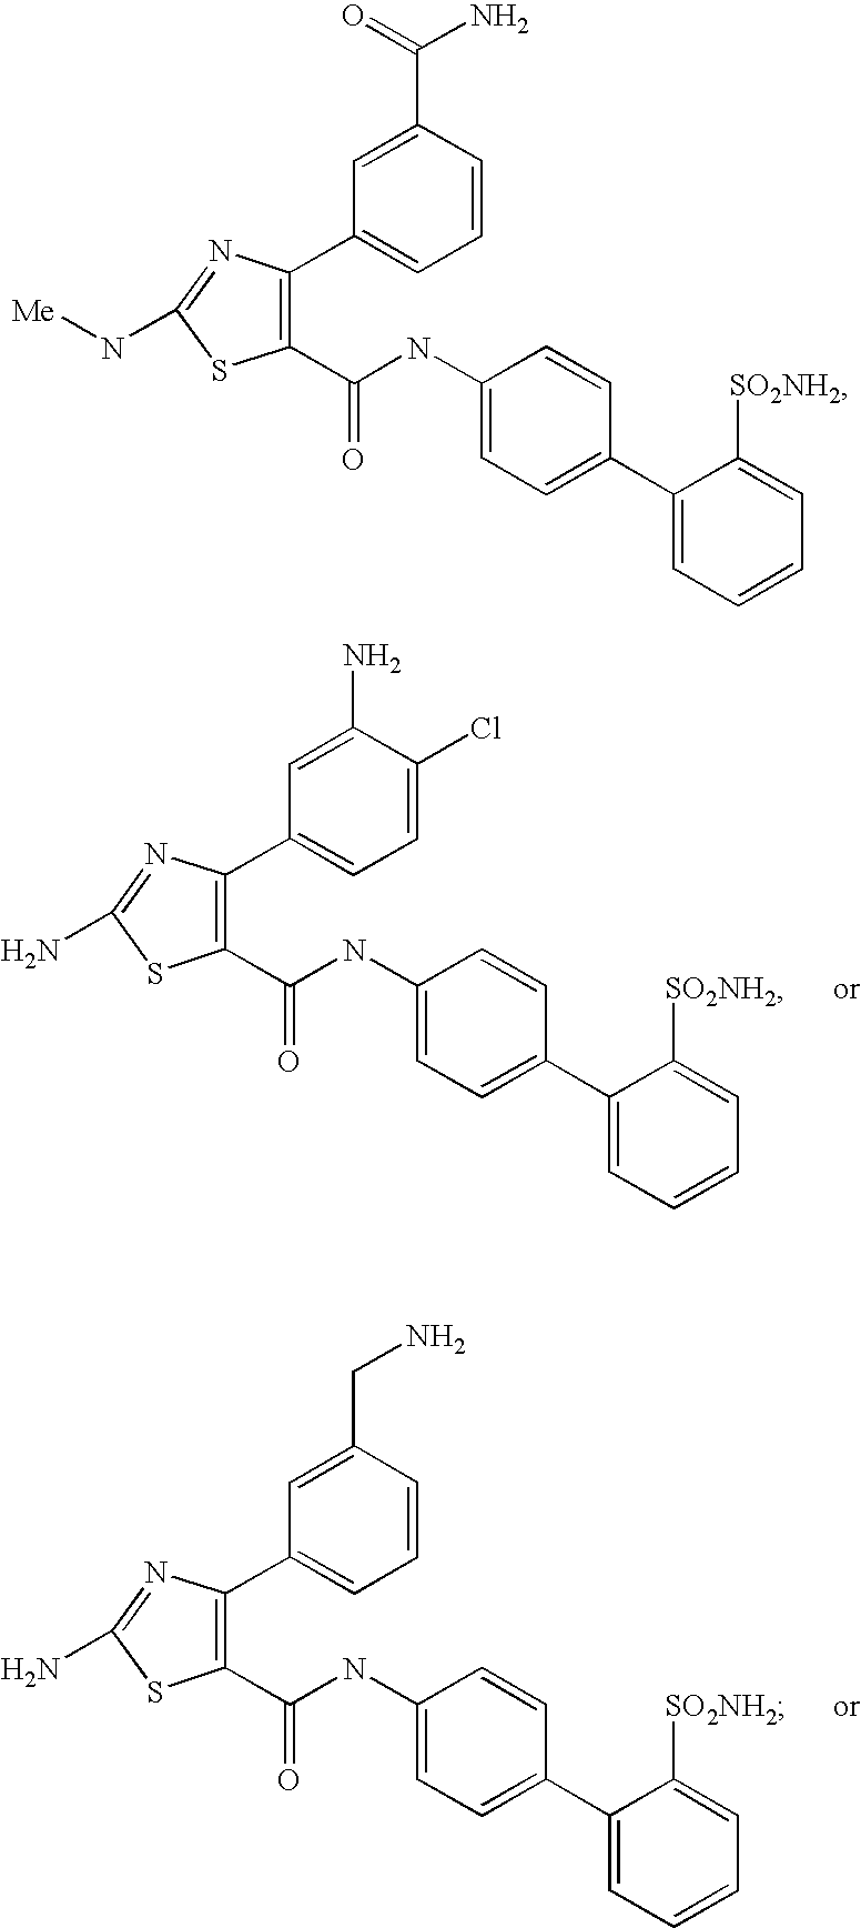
C1=CC(C(=O)N)=CC(C2=C(C(NC3=CC=C(C4=CC=CC=C4[SO2NH2])C=C3)=O)SC(N[Me])=N2)=C1.C1=C(Cl)C(N)=CC(C2=C(C(NC3=CC=C(C4=CC=CC=C4[SO2NH2])C=C3)=O)SC(N)=N2)=C1.C1=CC(CN)=CC(C2=C(C(NC3=CC=C(C4=CC=CC=C4[SO2NH2])C=C3)=O)SC(N)=N2)=C1
